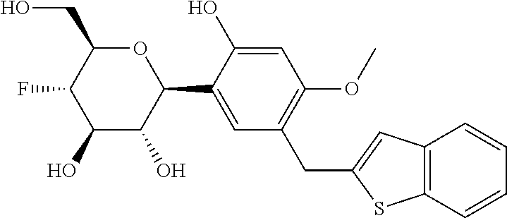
O1C(CO)C(F)C(O)C(O)C1C1=CC(CC2=CC3=C(S2)C=CC=C3)=C(OC)C=C1O
